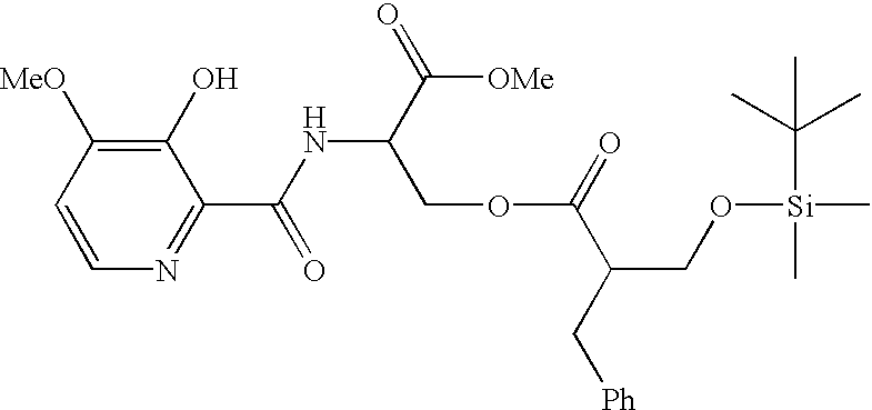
C1=CC([MeO])=C(O)C(C(=O)NC(COC(C(CO[Si](C)(C(C)(C)C)C)C[Ph])=O)C([OMe])=O)=N1
